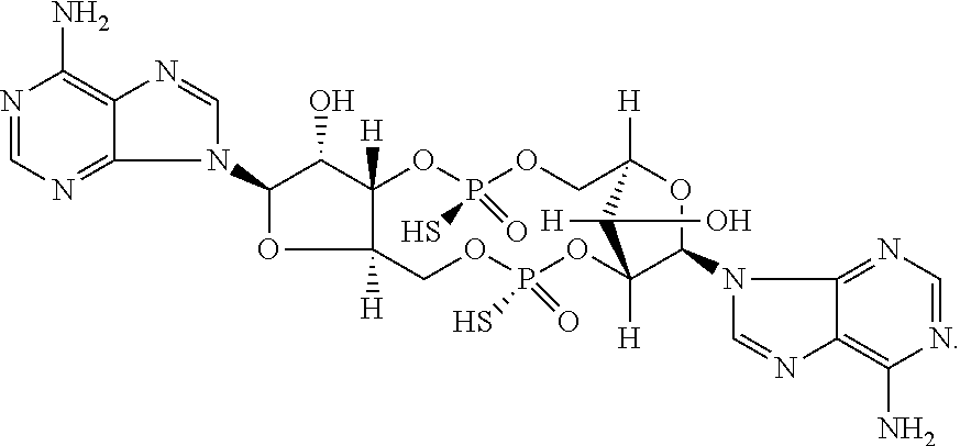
N1=CN=C2C(=C1N)N=CN2C1C(O)C2([H])OP(=O)(S)OCC3([H])OC(N4C=NC5=C(N)N=CN=C45)C([H])(OP(=O)(S)OCC2([H])O1)C3([H])O
